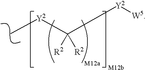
C([Y2][W5])([Y2]C)([R2])[R2]
